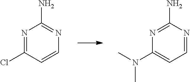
N1=C(Cl)C=CN=C1N.N1=CC=C(N(C)C)N=C1N
